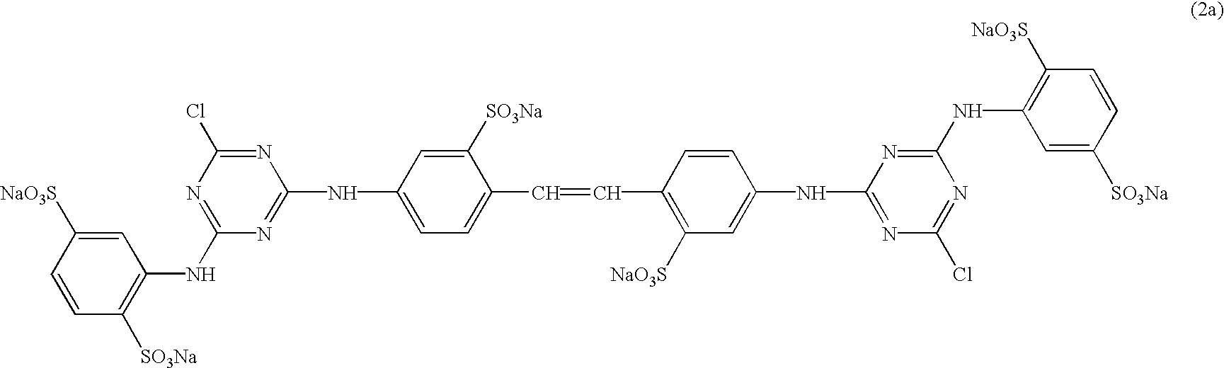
C1=C([NaO3S])C=CC([SO3Na])=C1NC1=NC(Cl)=NC(NC2=CC=C(C=CC3=C([NaO3S])C=C(NC4=NC(Cl)=NC(NC5=C([NaO3S])C=CC([SO3Na])=C5)=N4)C=C3)C([SO3Na])=C2)=N1
